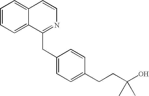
C1=CC=C2C(=C1)C=CN=C2CC1=CC=C(CCC(O)(C)C)C=C1
